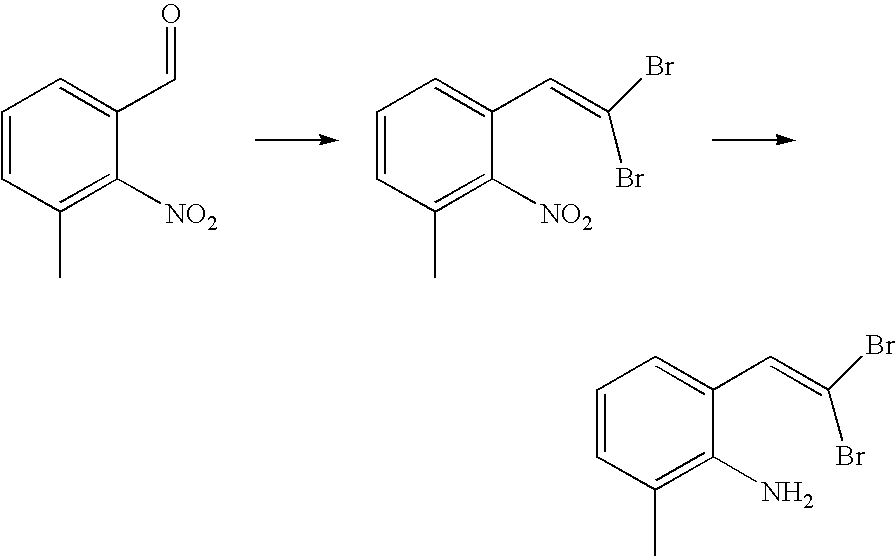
C1=CC(C)=C([NO2])C(C=O)=C1.C1=CC(C)=C([NO2])C(C=C(Br)Br)=C1.C1=CC(C)=C(N)C(C=C(Br)Br)=C1
